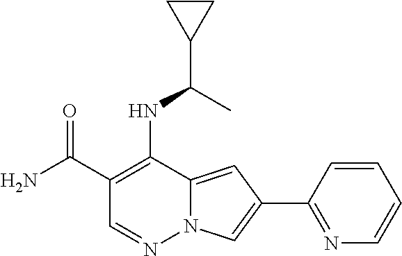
C1(C(N)=O)=C(NC(C2CC2)C)C2=CC(C3=NC=CC=C3)=CN2N=C1
